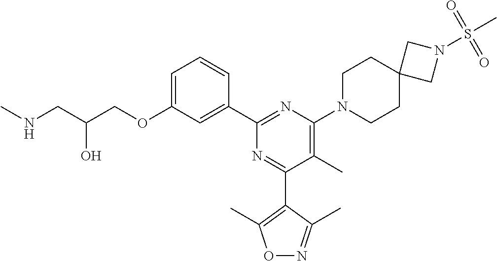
C1=C(OCC(CNC)O)C=C(C2=NC(N3CCC4(CC3)CN(S(C)(=O)=O)C4)=C(C)C(C3=C(C)ON=C3C)=N2)C=C1
